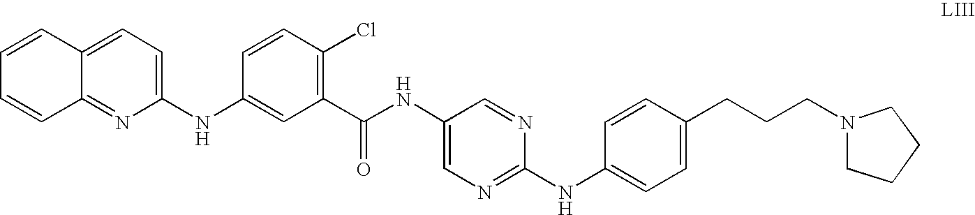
C1(NC2=CC(C(NC3=CN=C(NC4=CC=C(CCCN5CCCC5)C=C4)N=C3)=O)=C(Cl)C=C2)=CC=C2C(=N1)C=CC=C2
